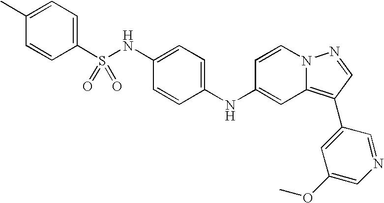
C1(C)=CC=C(S(NC2=CC=C(NC3=CC4=C(C5=CC(OC)=CN=C5)C=NN4C=C3)C=C2)(=O)=O)C=C1
